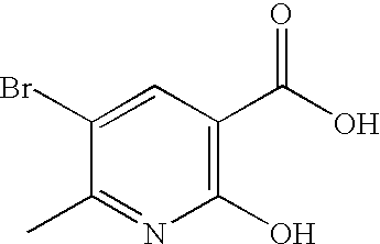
C1(O)=C(C(O)=O)C=C(Br)C(C)=N1
